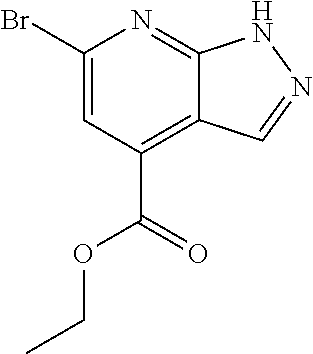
C12=NC(Br)=CC(C(=O)OCC)=C1C=NN2
